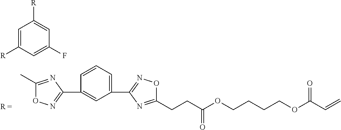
C1(C)=NC(C2=CC(C3=NOC(CCC(OCCCCOC(C=C)=O)=O)=N3)=CC=C2)=NO1.C1=C([R])C=C(F)C=C1[R]
